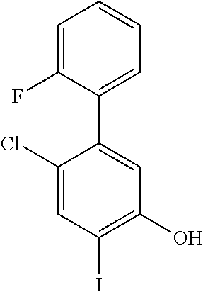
ClC1=CC(I)=C(O)C=C1C1=CC=CC=C1F
